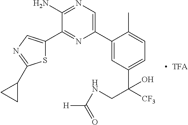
C1(C2=CC(C([CF3])(CNC([H])=O)O)=CC=C2C)=CN=C(N)C(C2=CN=C(C3CC3)S2)=N1
